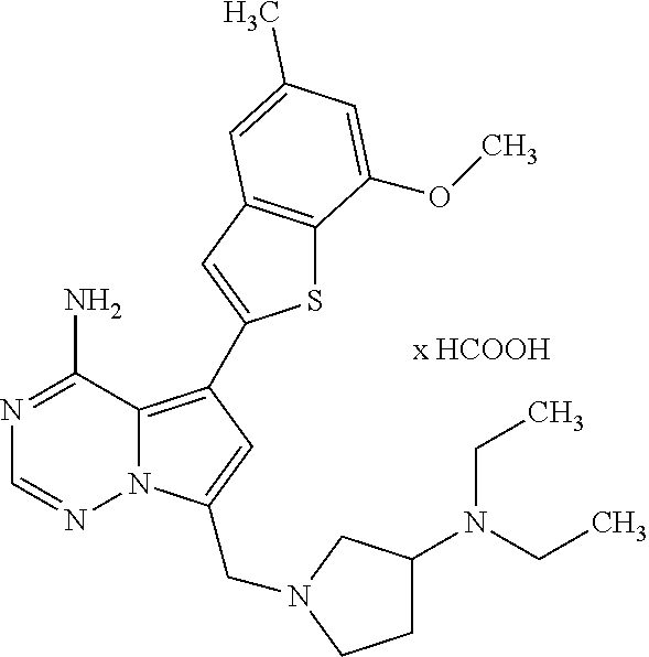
S1C2=C(C=C1C1=C3N(N=CN=C3N)C(CN3CC(N(CC)CC)CC3)=C1)C=C(C)C=C2OC
